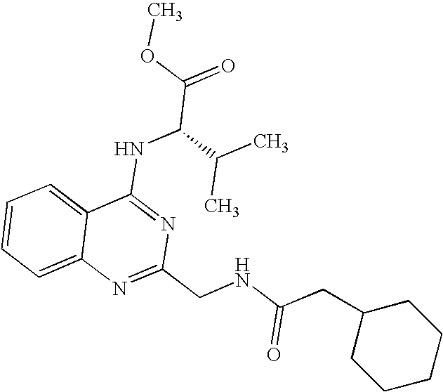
C12=CC=CC=C1N=C(CNC(CC1CCCCC1)=O)N=C2NC(C(=O)OC)C(C)C
